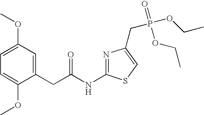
C1(CC(NC2=NC(CP(OCC)(=O)OCC)=CS2)=O)=CC(OC)=CC=C1OC
